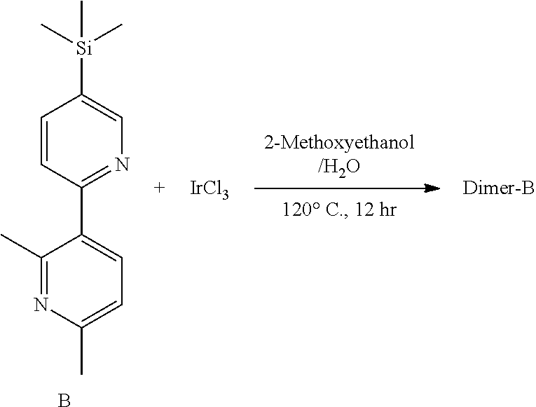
C1=CC(C2=CC=C(C)N=C2C)=NC=C1[Si](C)(C)C.B.[IrCl3]
